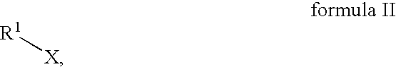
[R1][X]
